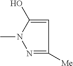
C1=C(O)N(C)N=C1[Me]
